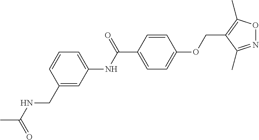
C1(CNC(C)=O)=CC(NC(C2=CC=C(OCC3=C(C)ON=C3C)C=C2)=O)=CC=C1
